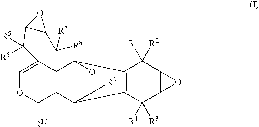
C1=C2C3(C(C([R10])O1)C1C([R9])OC3C3=C1C([R4])([R3])C1C(C3([R2])[R1])O1)C([R8])([R7])C1OC1C2([R6])[R5]
